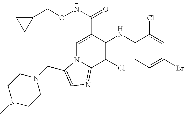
C1(Cl)=C(NC2=CC=C(Br)C=C2Cl)C(C(=O)NOCC2CC2)=CN2C1=NC=C2CN1CCN(C)CC1
